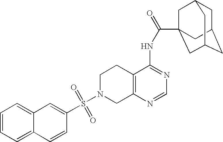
C1N(S(=O)(=O)C2=CC3=CC=CC=C3C=C2)CC2=C(C1)C(NC(=O)C13CC4CC(CC(C1)C4)C3)=NC=N2
